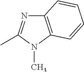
C12=C(N(C)C(C)=N1)C=CC=C2
